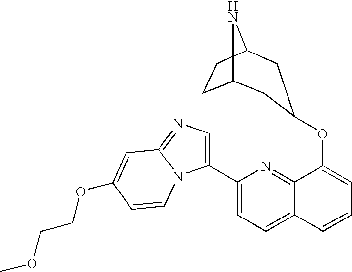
C12CCC(N1)CC(OC1=CC=CC3=CC=C(C4=CN=C5N4C=CC(OCCOC)=C5)N=C13)C2
